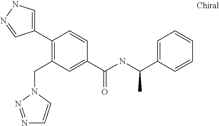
C1=C(C2=C(CN3N=NC=C3)C=C(C(NC(C3=CC=CC=C3)C)=O)C=C2)C=NN1
